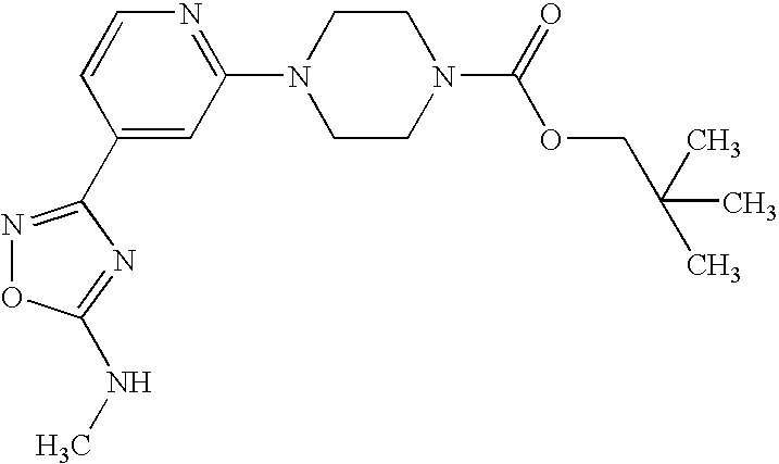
C1(C2=NOC(NC)=N2)=CC(N2CCN(C(=O)OCC(C)(C)C)CC2)=NC=C1
